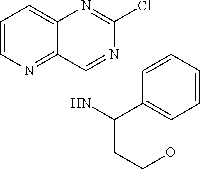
C1=CN=C2C(=C1)N=C(Cl)N=C2NC1C2=C(C=CC=C2)OCC1
